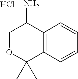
C1OC(C)(C)C2=C(C1N)C=CC=C2.Cl
